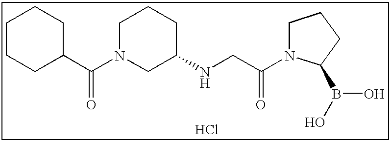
C(N1CC(NCC(N2CCCC2B(O)O)=O)CCC1)(C1CCCCC1)=O.Cl
